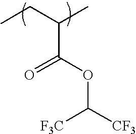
CCC(C)C(OC([F3C])[CF3])=O
